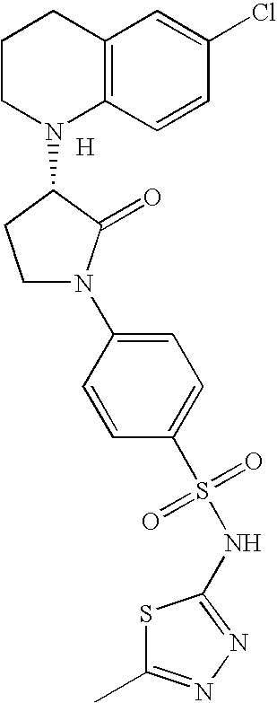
C1CN(C2CCN(C3=CC=C(S(=O)(=O)NC4=NN=C(C)S4)C=C3)C2=O)C2=C(C1)C=C(Cl)C=C2.[H]
